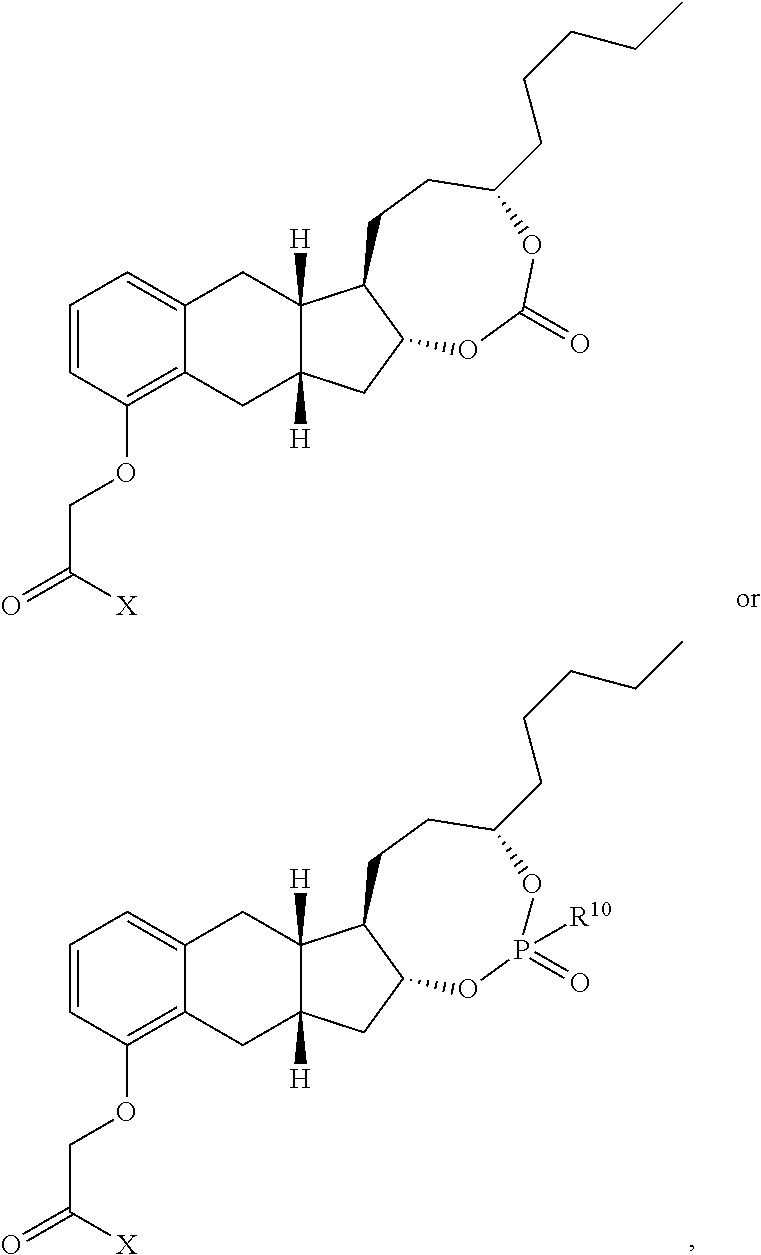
C1=CC(OCC([X])=O)=C2C(=C1)CC1([H])C([H])(C2)CC2C1CCC(CCCCC)OC(=O)O2.C1=CC(OCC([X])=O)=C2C(=C1)CC1([H])C([H])(C2)CC2C1CCC(CCCCC)OP(=O)([R10])O2
